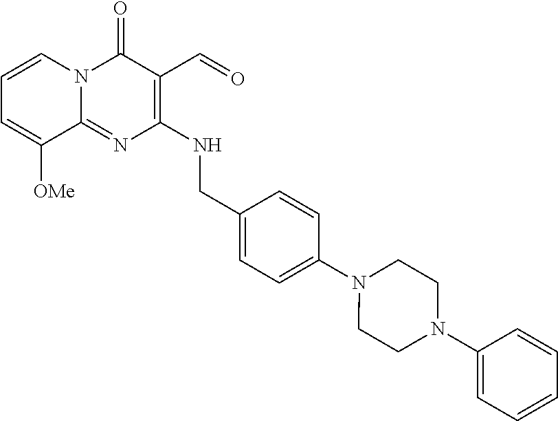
C1(NCC2=CC=C(N3CCN(C4=CC=CC=C4)CC3)C=C2)=C(C=O)C(=O)N2C(=N1)C([OMe])=CC=C2
